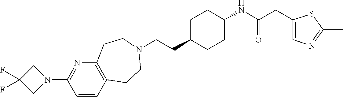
C(CC1CCC(NC(CC2=CN=C(C)S2)=O)CC1)N1CCC2=C(N=C(N3CC(F)(F)C3)C=C2)CC1
